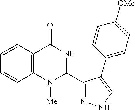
C1=CC2=C(C=C1)N([Me])C(C1=NNC=C1C1=CC=C([OMe])C=C1)NC2=O
